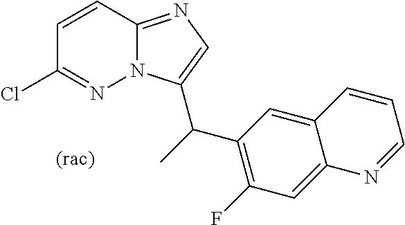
C1=CC2=NC=C(C(C3=C(F)C=C4C(=C3)C=CC=N4)C)N2N=C1Cl
